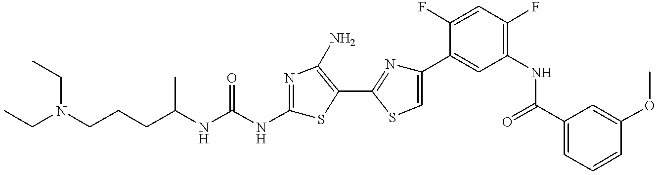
C(C(NC(NC1=NC(N)=C(C2=NC(C3=CC(NC(C4=CC=CC(OC)=C4)=O)=C(F)C=C3F)=CS2)S1)=O)C)CCN(CC)CC
